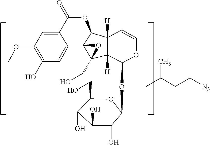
O(C)C1=C(O)C=CC(C(=O)OC2C3([H])C=COC(OC4C(O)C(O)C(O)C(CO)O4)C3([H])C3(CO)C2O3)=C1.CC(CC[N3])C
